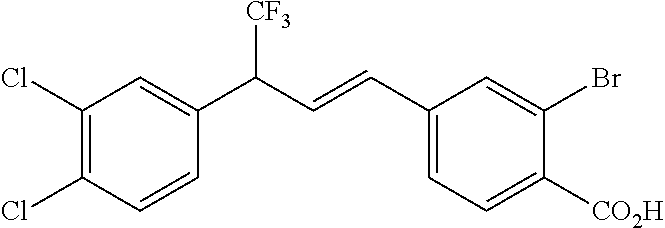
C1(Cl)=C(Cl)C=CC(C(C=CC2=CC=C([CO2H])C(Br)=C2)[CF3])=C1
